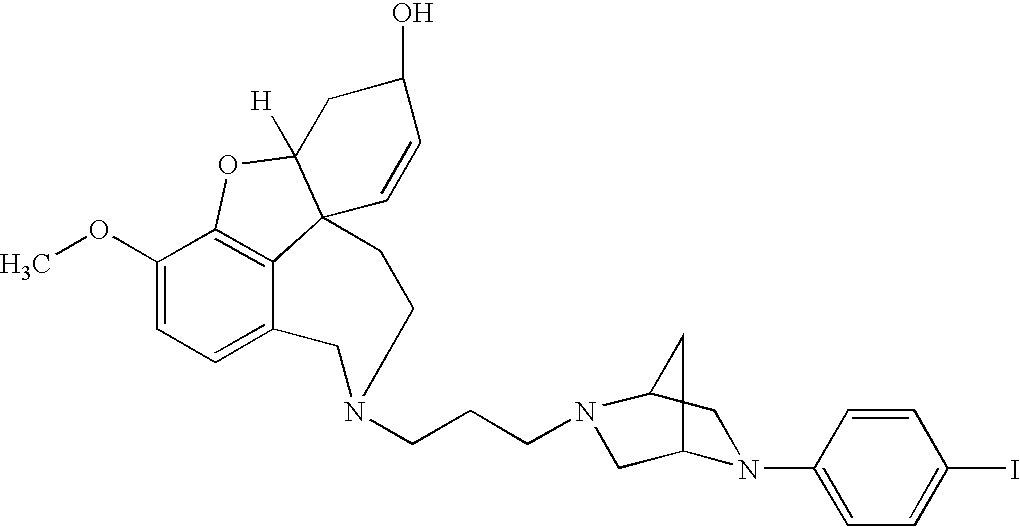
C12=C3C(OC)=CC=C1CN(CCCN1CC4N(C5=CC=C(I)C=C5)CC1C4)CCC21C([H])(O3)CC(O)C=C1
